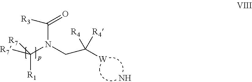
[W]C([R4])([R4])CN(C([R3])=O)C([R7])([R1])[R7].N
